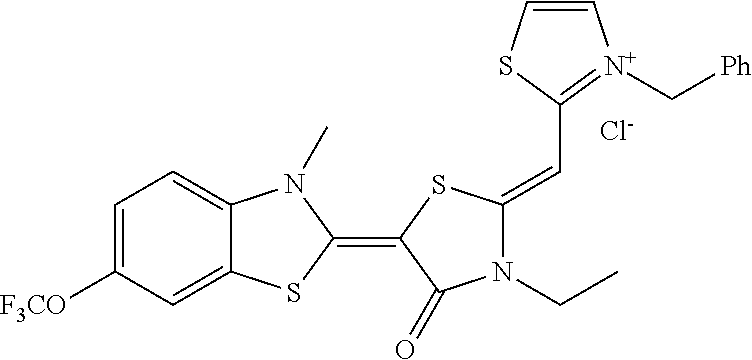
[Cl-].C1=C([F3CO])C=C2C(=C1)N(C)C(=C1SC(=CC3=[N+](C[Ph])C=CS3)N(CC)C1=O)S2
